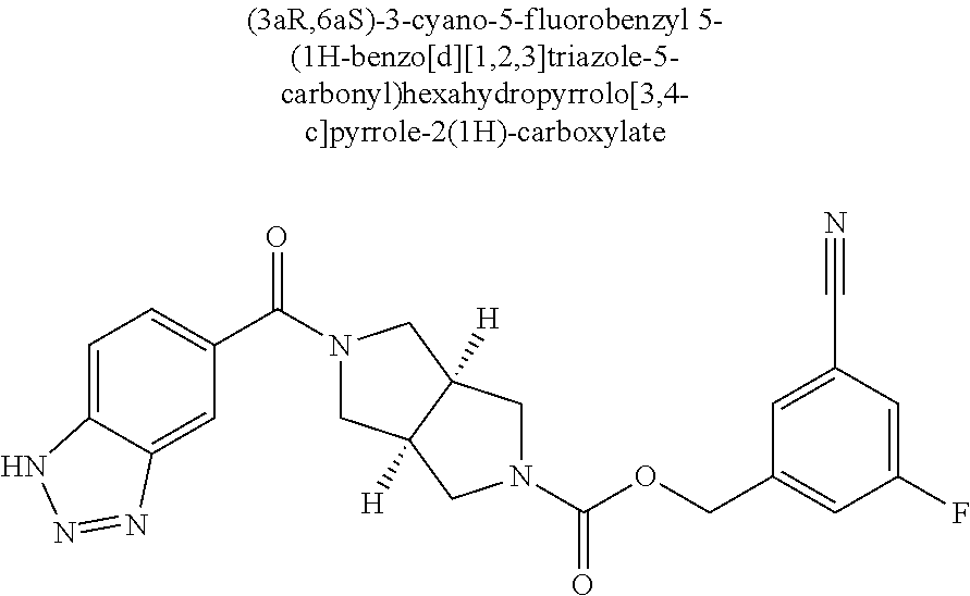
C1(C(=O)N2CC3([H])C([H])(C2)CN(C(OCC2=CC(F)=CC(C#N)=C2)=O)C3)=CC=C2C(=C1)N=NN2
